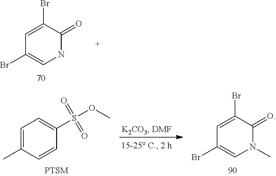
C1=C(Br)C(=O)NC=C1Br.C1=C(C)C=CC(S(OC)(=O)=O)=C1.C1=C(Br)C(=O)N(C)C=C1Br
